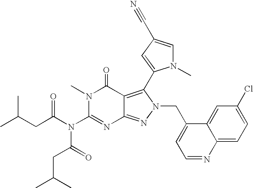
N1(C)C(N(C(CC(C)C)=O)C(=O)CC(C)C)=NC2=NN(CC3=CC=NC4=CC=C(Cl)C=C34)C(C3=CC(C#N)=CN3C)=C2C1=O
